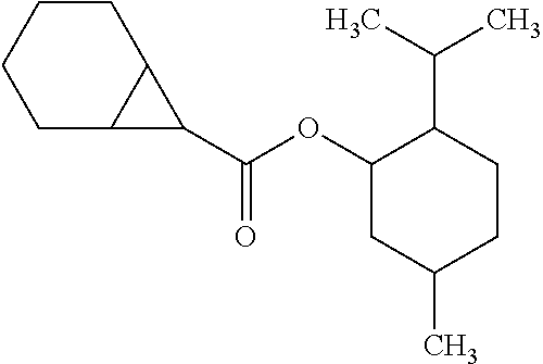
C1C2C(CCC1)C2C(OC1CC(C)CCC1C(C)C)=O
